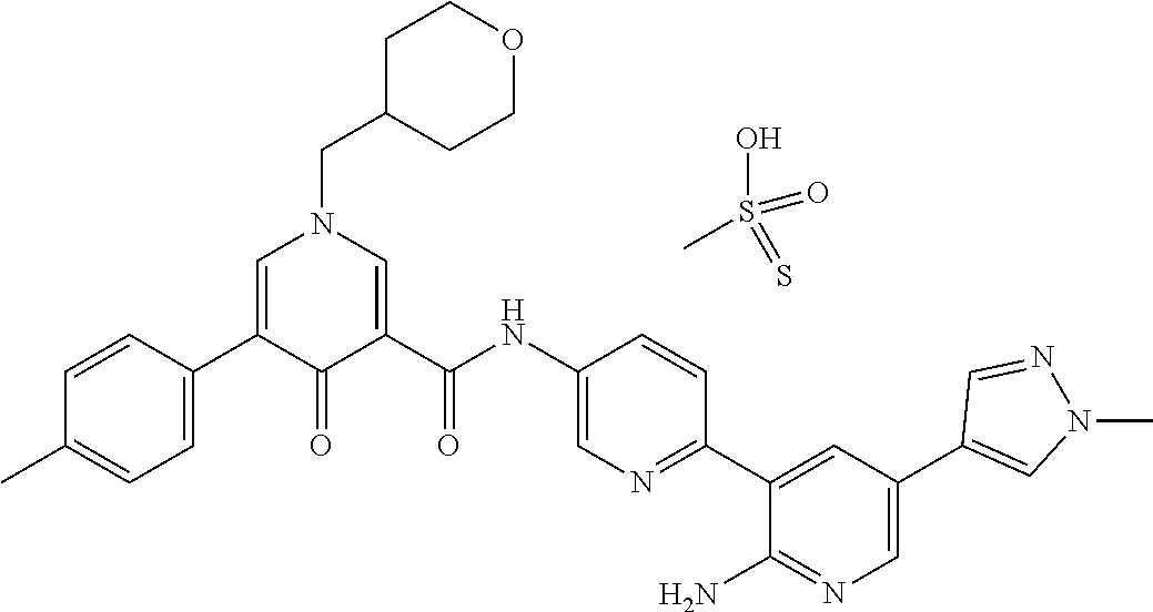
C1=CC(C2=CN(CC3CCOCC3)C=C(C(NC3=CN=C(C4=CC(C5=CN(C)N=C5)=CN=C4N)C=C3)=O)C2=O)=CC=C1C.OS(C)(=O)=S
